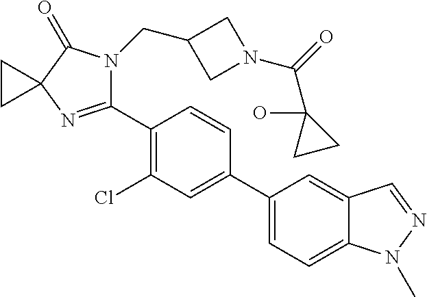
C1(C2=C(Cl)C=C(C3=CC=C4C(=C3)C=NN4C)C=C2)=NC2(C(=O)N1CC1CN(C(=O)C3(O)CC3)C1)CC2
